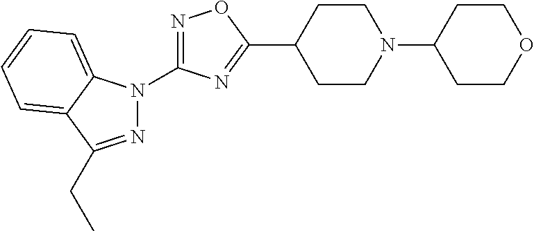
N1=C(CC)C2=CC=CC=C2N1C1=NOC(C2CCN(C3CCOCC3)CC2)=N1
